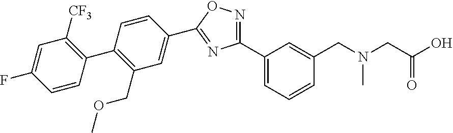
C1=CC(C2=C(COC)C=C(C3=NC(C4=CC=CC(CN(CC(O)=O)C)=C4)=NO3)C=C2)=C([CF3])C=C1F
